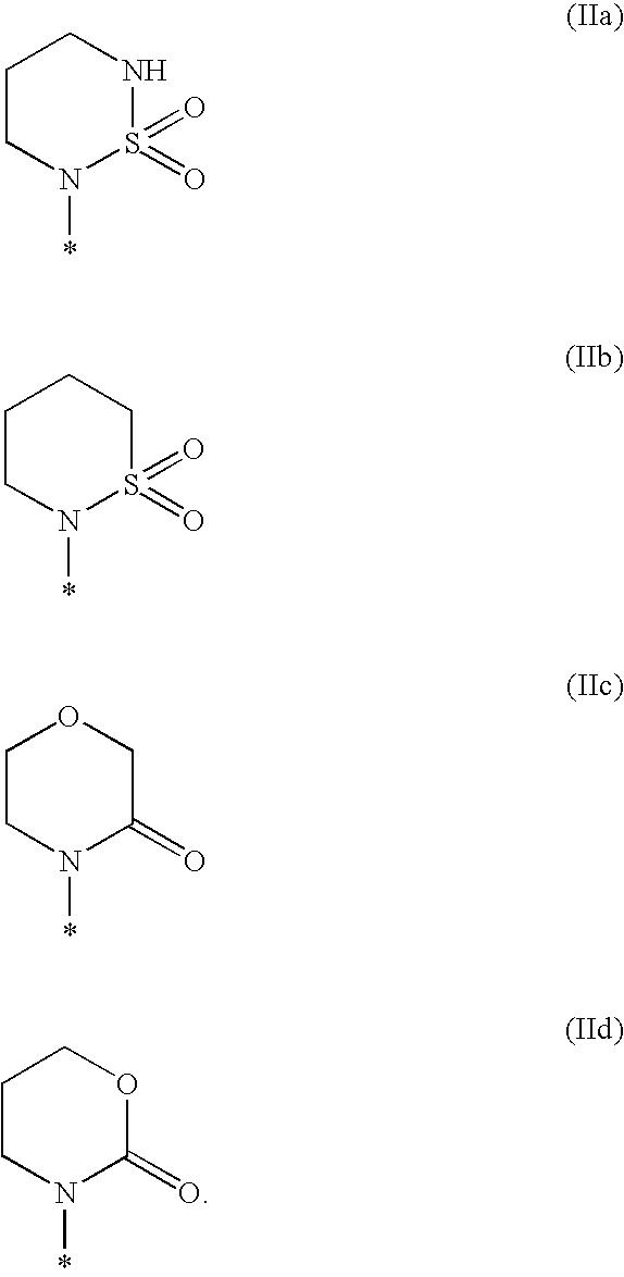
C1CN(*)S(=O)(=O)NC1.C1CN(*)S(=O)(=O)CC1.C1CN(*)C(=O)CO1.C1CN(*)C(=O)OC1
